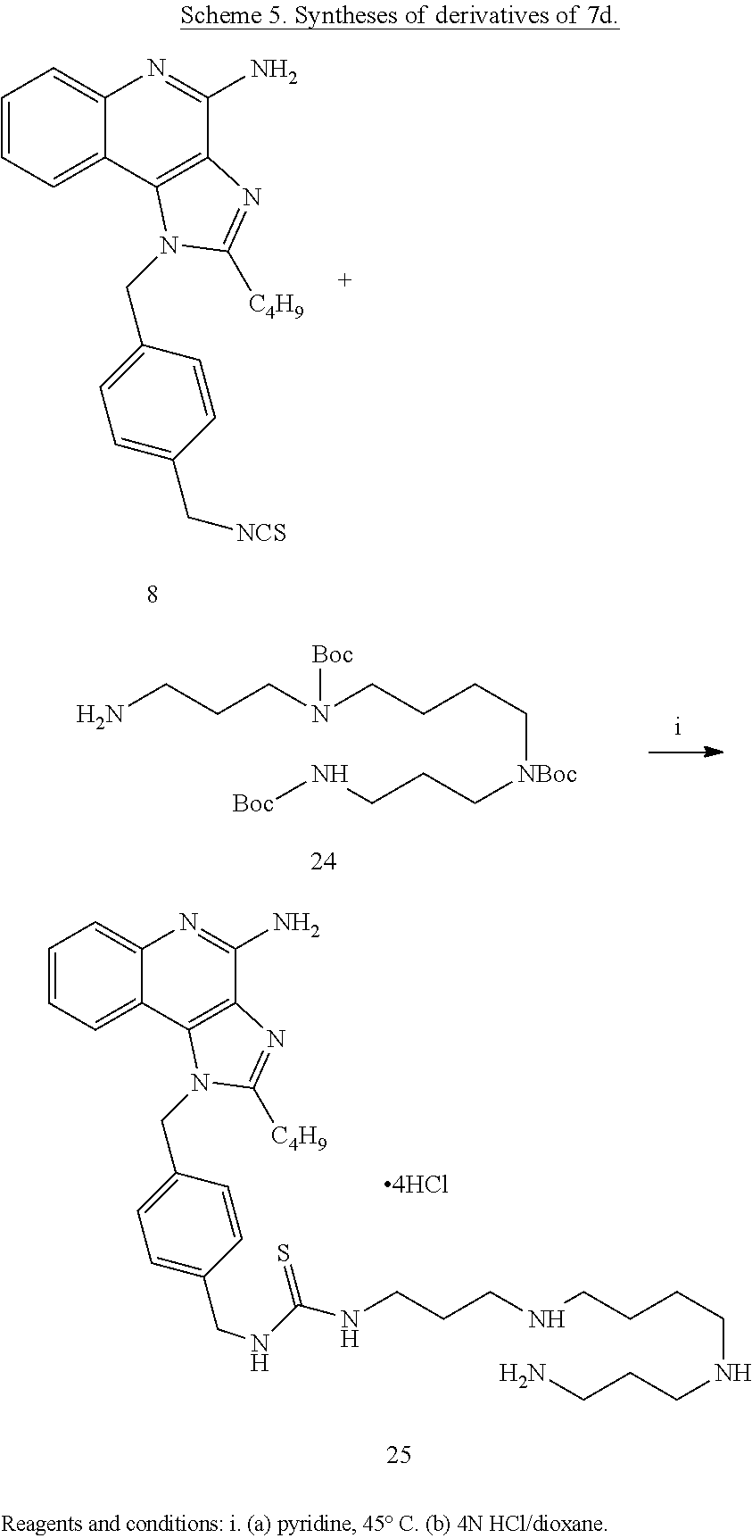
C1=CC=C2C(=C1)N=C(N)C1=C2N(CC2=CC=C(C[NCS])C=C2)C([C4H9])=N1.C(CCN(CCCC[NBoc]CCCN[Boc])[Boc])N.C1=CC=C2C(=C1)N=C(N)C1=C2N(CC2=CC=C(CNC(NCCCNCCCCNCCCN)=S)C=C2)C([C4H9])=N1
